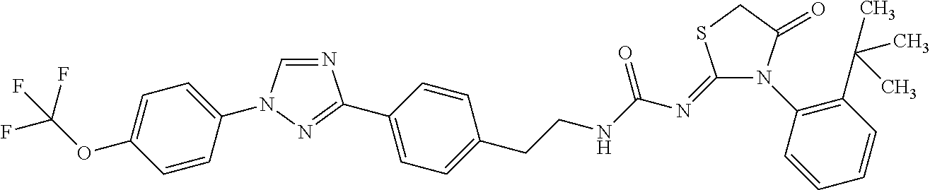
N1=CN(C2=CC=C(OC(F)(F)F)C=C2)N=C1C1=CC=C(CCNC(N=C2SCC(=O)N2C2=C(C(C)(C)C)C=CC=C2)=O)C=C1
